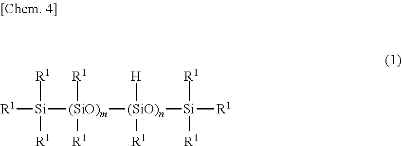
[R1][Si]([(SiO)m]([R1])([R1])[(SiO)n]([H])([R1])[Si]([R1])([R1])[R1])([R1])[R1]
